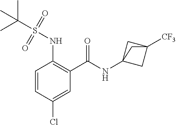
C1=CC(Cl)=CC(C(=O)NC23CC([CF3])(C2)C3)=C1NS(C(C)(C)C)(=O)=O
